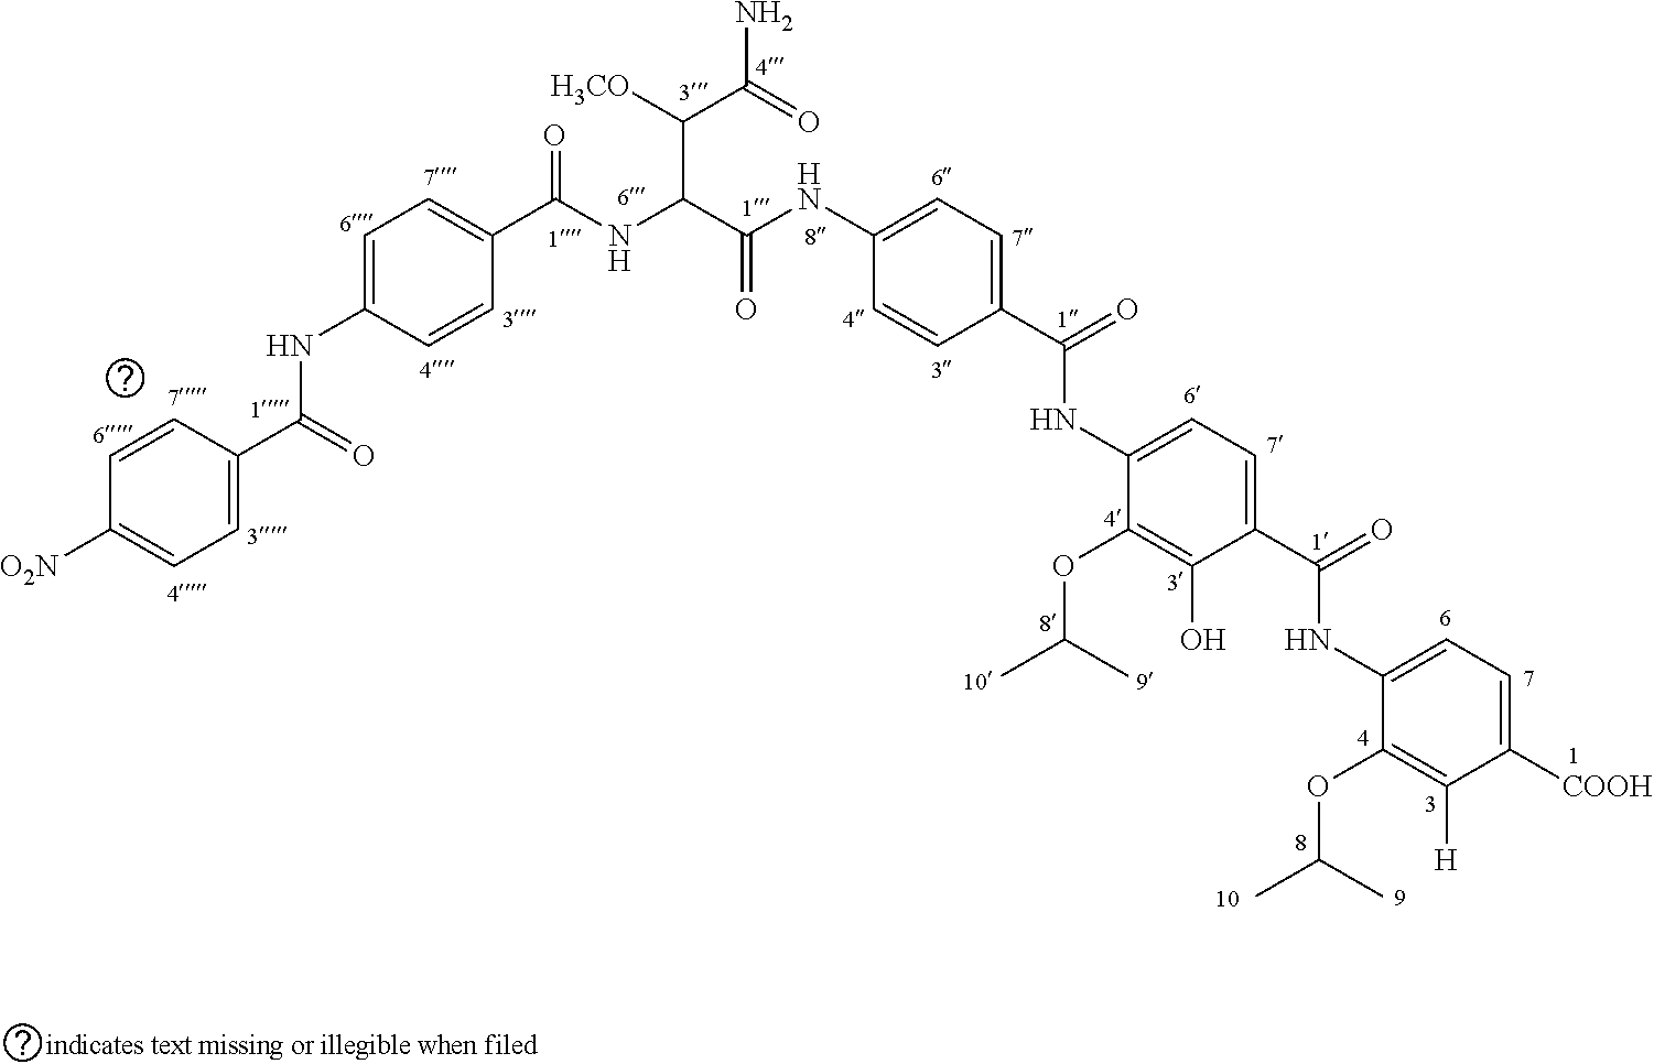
C1=C(NC(C2=CC=C([O2N])C=C2)=O)C=CC(C(NC(C(NC2=CC=C(C(NC3=CC=C(C(NC4=CC=C([COOH])C([H])=C4OC(C)C)=O)C(O)=C3OC(C)C)=O)C=C2)=O)C([H3CO])C(N)=O)=O)=C1
